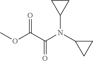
O(C(C(N(C1CC1)C1CC1)=O)=O)C
